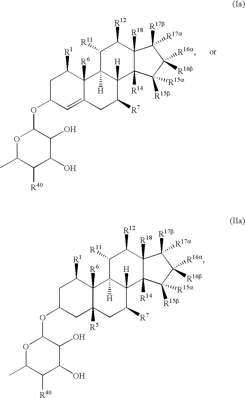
C1C(OC2OC(C)C([R40])C(O)C2O)C=C2C([R6])(C1[R1])C1([H])C([H])(C([R7])C2)C2([R14])C([R18])(C([R12])C1[R11])C([R17b])([R17a])C([R16b])([R16a])C2([R15b])[R15a].C1C(OC2OC(C)C([R40])C(O)C2O)CC2([R5])C([R6])(C1[R1])C1([H])C([H])(C([R7])C2)C2([R14])C([R18])(C([R12])C1[R11])C([R17b])([R17a])C([R16b])([R16a])C2([R15b])[R15a]
